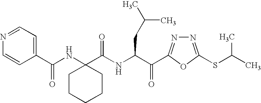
N1=CC=C(C(NC2(C(NC(C(=O)C3=NN=C(SC(C)C)O3)CC(C)C)=O)CCCCC2)=O)C=C1
